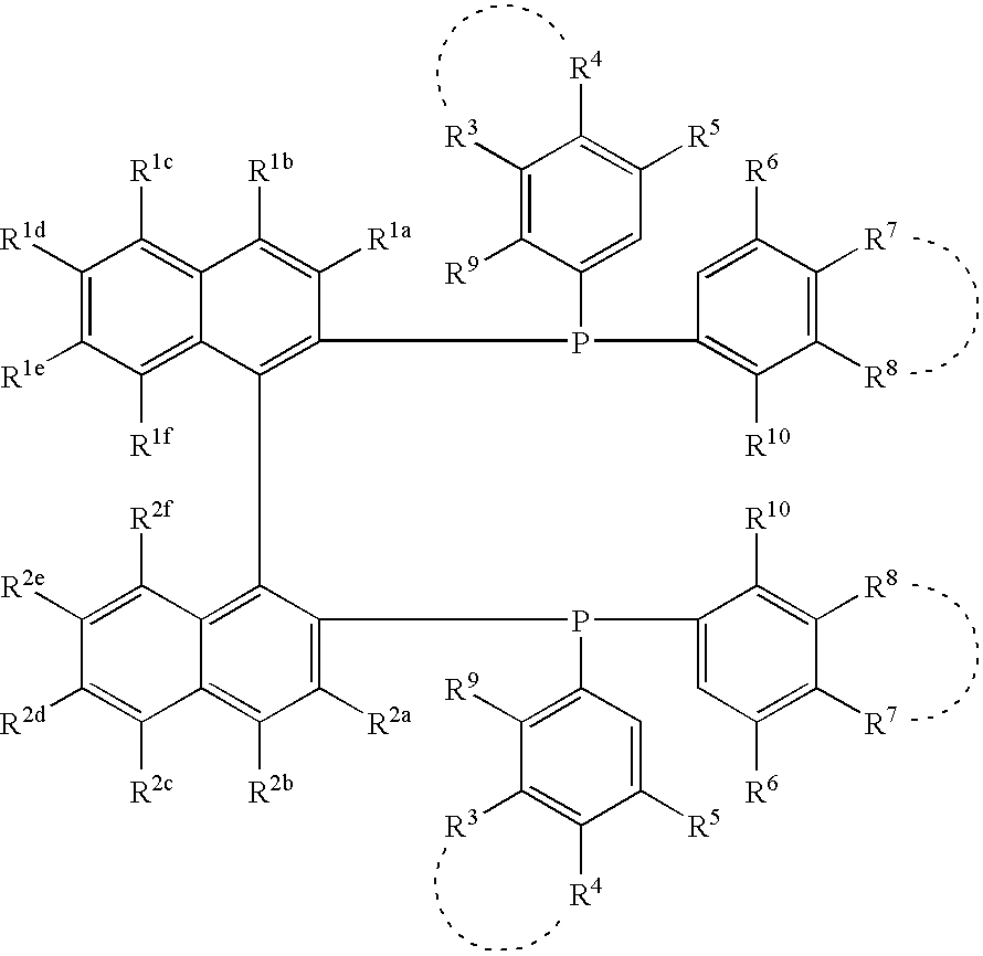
C1([R1d])=C([R1e])C([R1f])=C2C(=C1[R1c])C([R1b])=C([R1a])C(P(C1=CC([R5])=C([R4])C([R3])=C1[R9])C1=C([R10])C([R8])=C([R7])C([R6])=C1)=C2C1=C2C(=C([R2b])C([R2a])=C1P(C1=C([R9])C([R3])=C([R4])C([R5])=C1)C1=CC([R6])=C([R7])C([R8])=C1[R10])C([R2c])=C([R2d])C([R2e])=C2[R2f]
